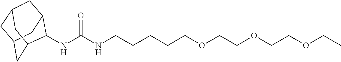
C12CC3CC(C(NC(NCCCCCOCCOCCOCC)=O)C(C3)C1)C2
